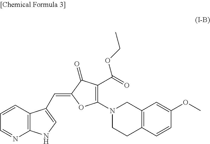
C1=CC2=C(N=C1)NC=C2C=C1C(=O)C(C(OCC)=O)=C(N2CCC3=C(C2)C=C(OC)C=C3)O1
